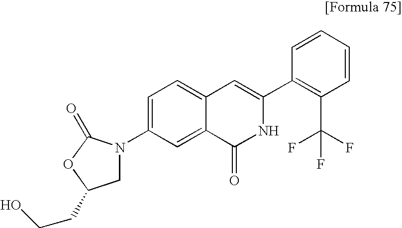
C1=CC=CC(C2=CC3=CC=C(N4CC(CCO)OC4=O)C=C3C(=O)N2)=C1C(F)(F)F
